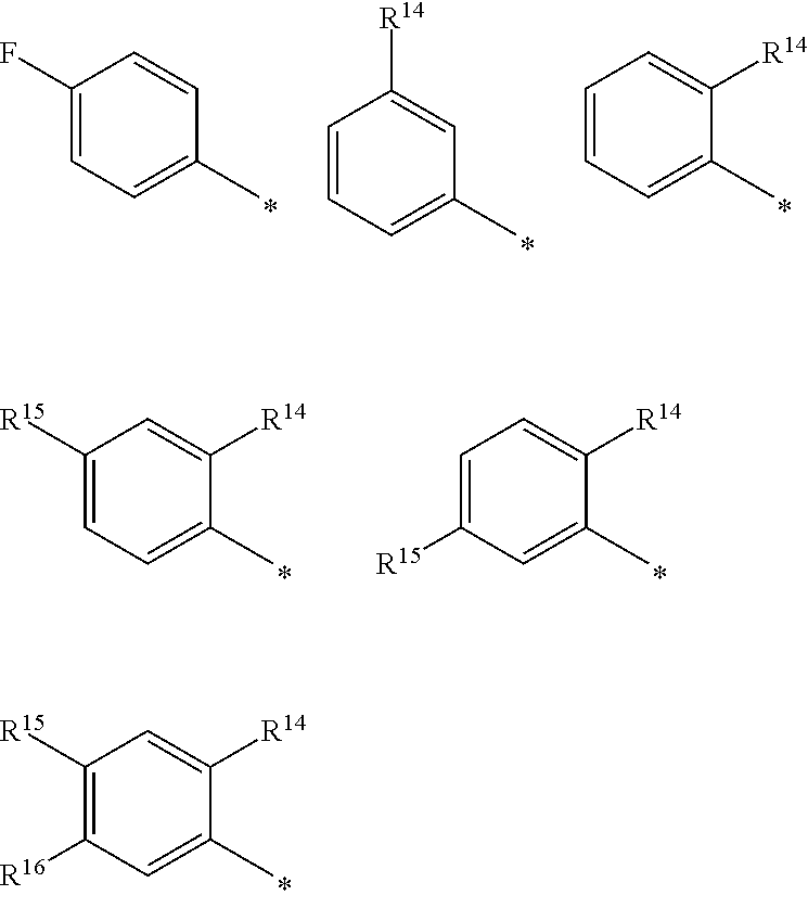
C1([R15])=C([R16])C=C(C)C([R14])=C1.C1(F)=CC=C(C)C=C1.C1=CC=C(C)C=C1[R14].C1=CC=C(C)C([R14])=C1.C1([R15])=CC=C(C)C([R14])=C1.C1=C([R15])C=C(C)C([R14])=C1
